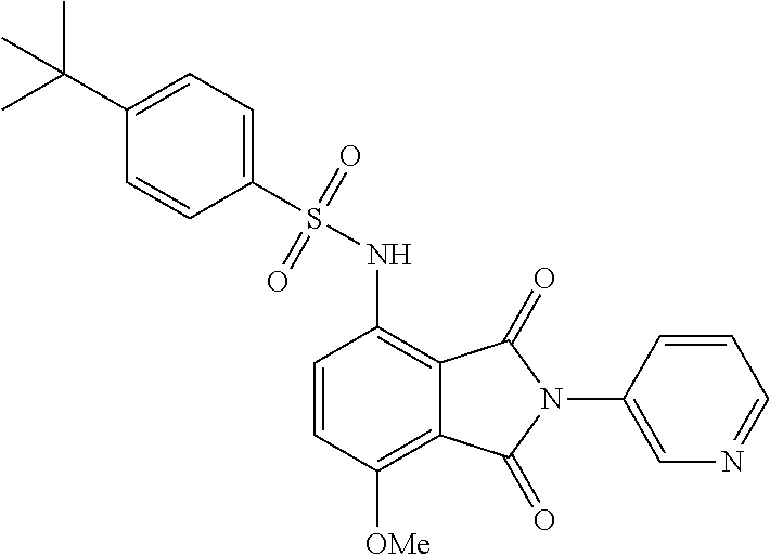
C1=CC([OMe])=C2C(=C1NS(C1=CC=C(C(C)(C)C)C=C1)(=O)=O)C(=O)N(C1=CN=CC=C1)C2=O
